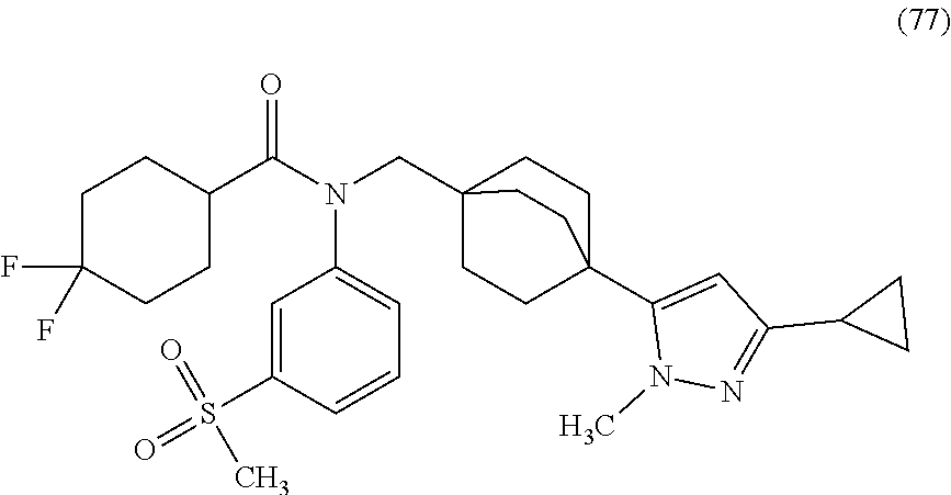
S(=O)(=O)(C)C1=CC(N(CC23CCC(C4=CC(C5CC5)=NN4C)(CC2)CC3)C(C2CCC(F)(F)CC2)=O)=CC=C1
